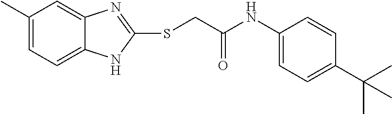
C1(C)=CC=C2C(=C1)N=C(SCC(NC1=CC=C(C(C)(C)C)C=C1)=O)N2
